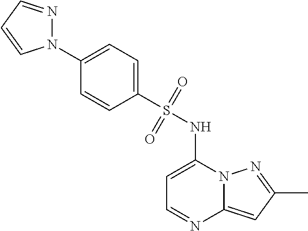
C1=C(NS(C2=CC=C(N3N=CC=C3)C=C2)(=O)=O)N2C(=CC(C)=N2)N=C1
